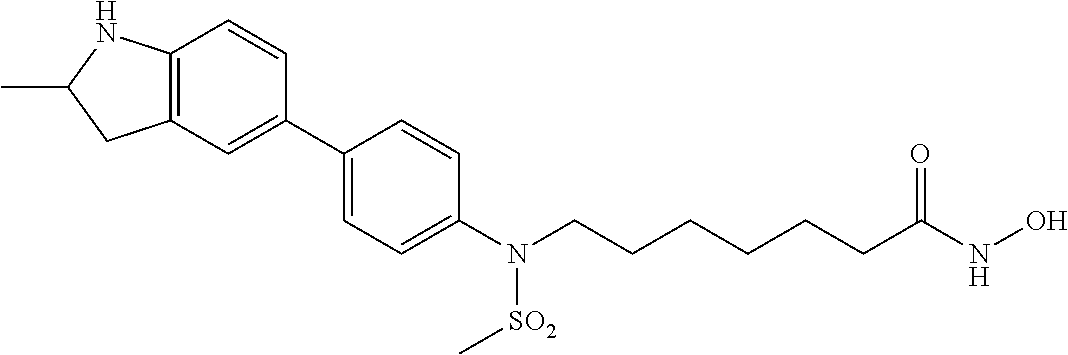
C12=C(C=C(C3=CC=C(N(CCCCCCC(NO)=O)[SO2]C)C=C3)C=C1)CC(C)N2
